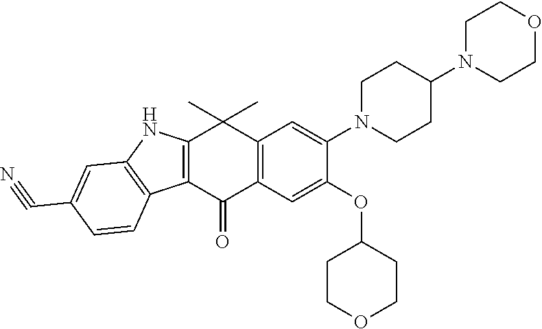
C12=C(C(=O)C3=C(C1(C)C)C=C(N1CCC(N4CCOCC4)CC1)C(OC1CCOCC1)=C3)C1=C(N2)C=C(C#N)C=C1
